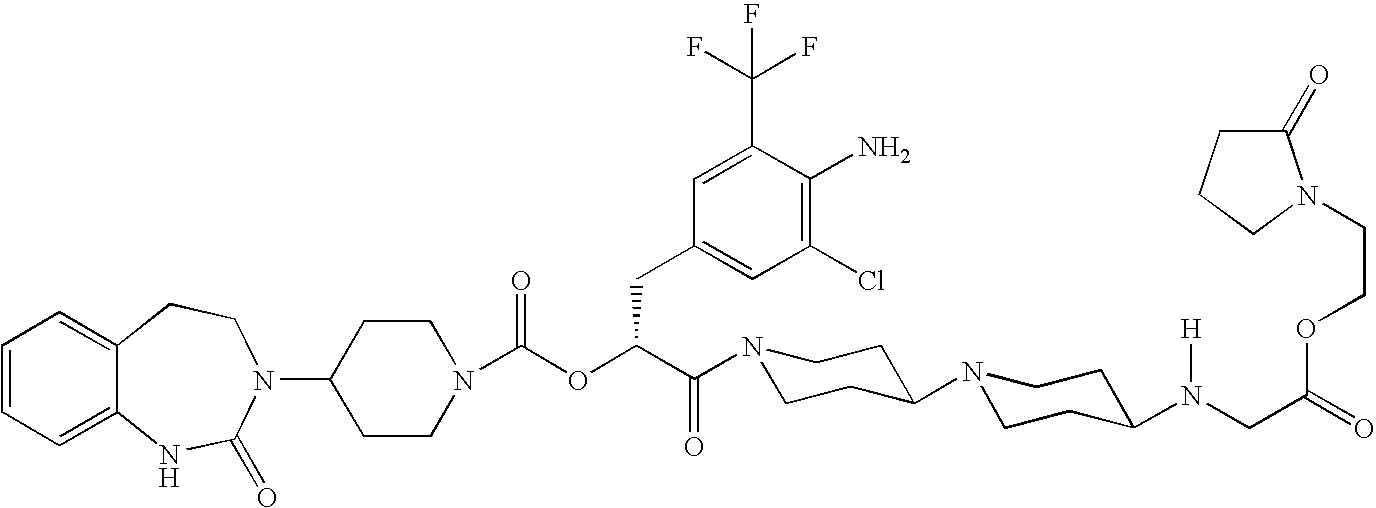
C1(N2C(=O)NC3=CC=CC=C3CC2)CCN(C(OC(C(=O)N2CCC(N3CCC(N(CC(=O)OCCN4C(=O)CCC4)[H])CC3)CC2)CC2=CC(Cl)=C(N)C(C(F)(F)F)=C2)=O)CC1
